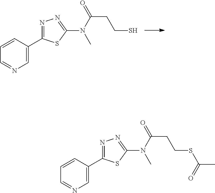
C1=CC=NC=C1C1=NN=C(N(C(=O)CCS)C)S1.C1=CC=NC=C1C1=NN=C(N(C(=O)CCSC(=O)C)C)S1
